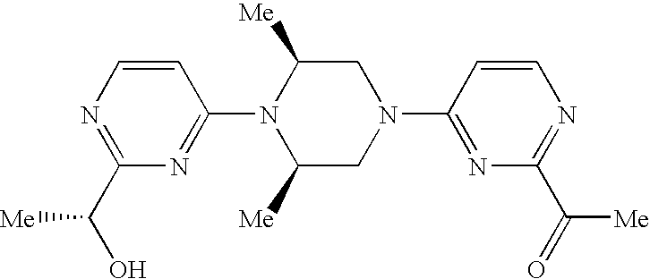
N1=C(C(O)[Me])N=C(N2C([Me])CN(C3=NC(C(=O)[Me])=NC=C3)CC2[Me])C=C1
